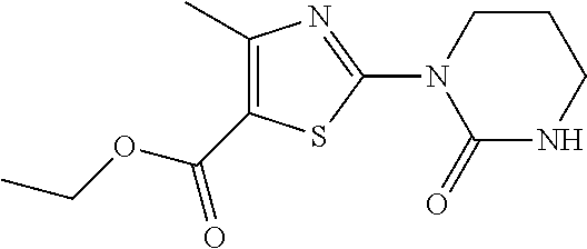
C1(C)=C(C(OCC)=O)SC(N2C(=O)NCCC2)=N1
